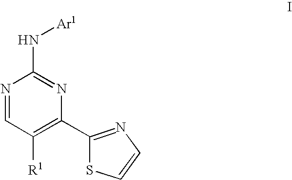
N1=CC([R1])=C(C2=NC=CS2)N=C1N[Ar1]
